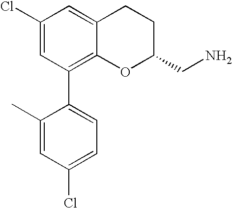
C1(Cl)=CC(C2=CC=C(Cl)C=C2C)=C2C(=C1)CCC(CN)O2
